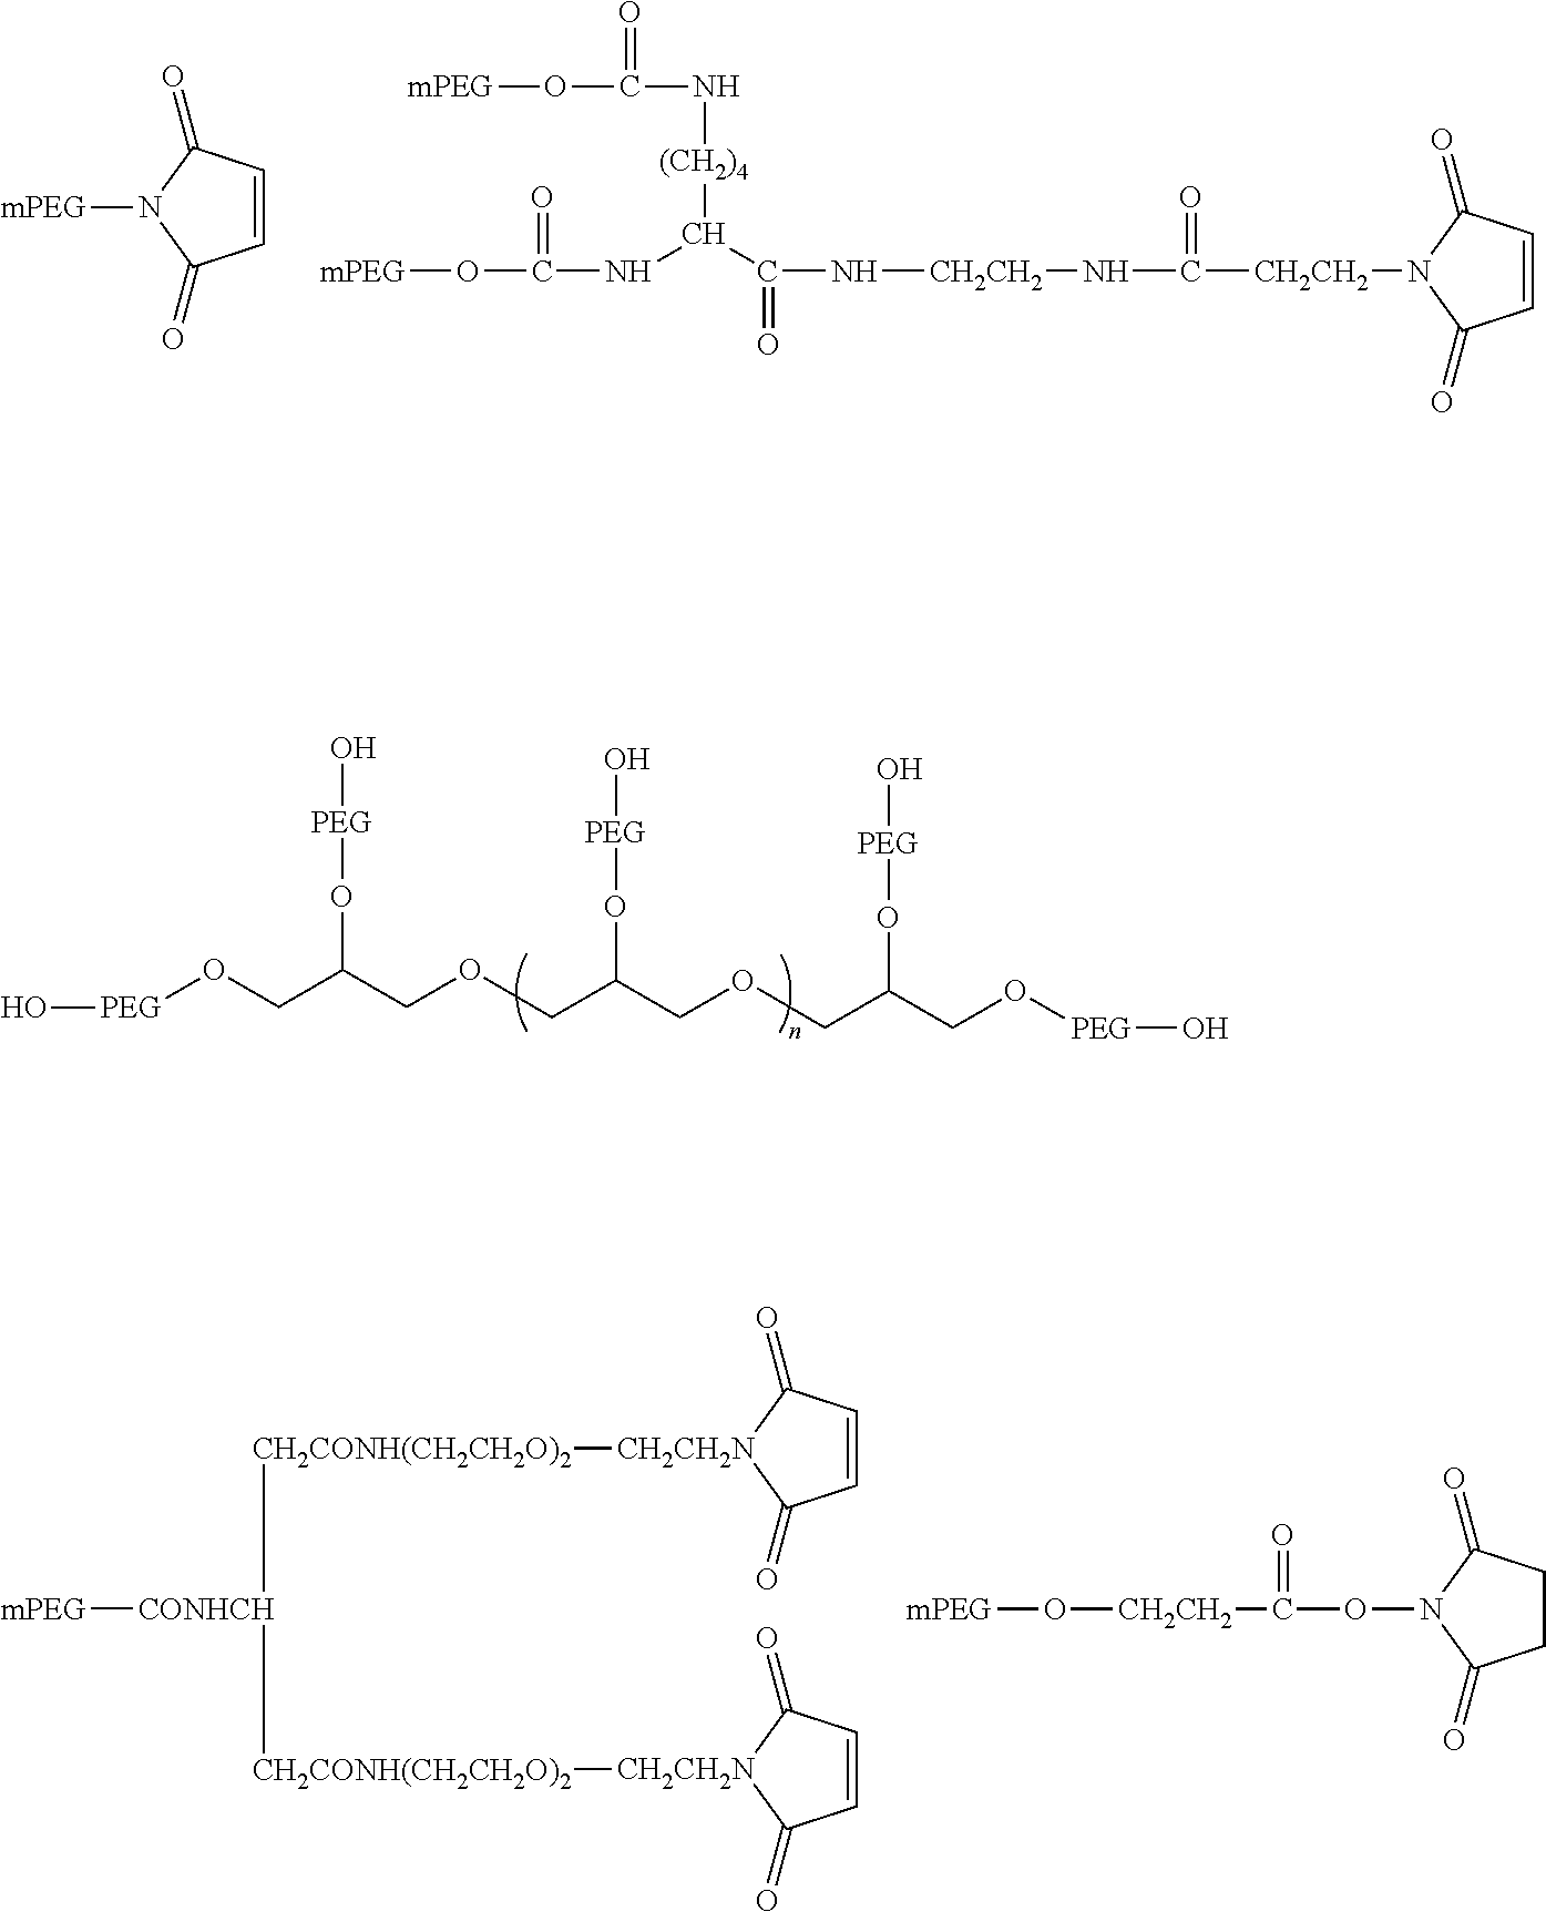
C1=CC(=O)N([mPEG])C1=O.C1=CC(=O)N([CH2CH2]C(N[CH2CH2]NC(C(NC(O[mPEG])=O)[(CH2)4]NC(O[mPEG])=O)=O)=O)C1=O.[PEG](OCC(COCC(COCC(CO[PEG]O)O[PEG]O)O[PEG]O)O[PEG]O)O.[CH2CH2N]1([CH2CONH(CH2CH2O)2][CONHCH]([mPEG])[CH2CONH(CH2CH2O)2][CH2CH2N]2C(=O)C=CC2=O)C(=O)C=CC1=O.C1CC(=O)N(OC([CH2CH2]O[mPEG])=O)C1=O
